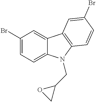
C12=CC(Br)=CC=C1N(CC1OC1)C1=C2C=C(Br)C=C1
